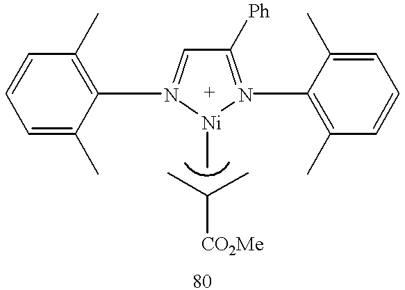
C1([Ph])=N(C2=C(C)C=CC=C2C)[Ni](C)N(C2=C(C)C=CC=C2C)=C1.CC(C)[CO2Me]
